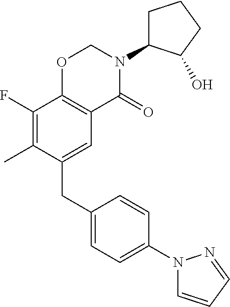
C1(CC2=CC3=C(C(F)=C2C)OCN(C2CCCC2O)C3=O)=CC=C(N2C=CC=N2)C=C1
